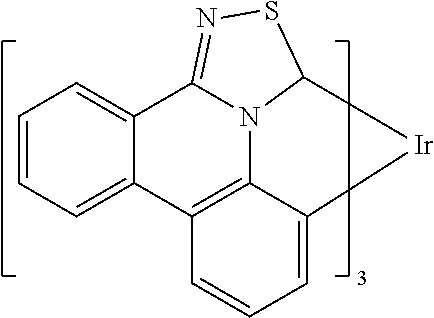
N12C3[Ir]C4=CC=CC(=C14)C1=CC=CC=C1C2=NS3
